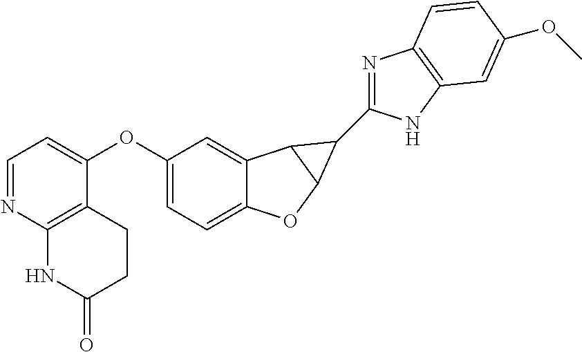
C12=CC=C(OC3=CC=NC4=C3CCC(=O)N4)C=C1C1C(O2)C1C1=NC2=C(N1)C=C(OC)C=C2
